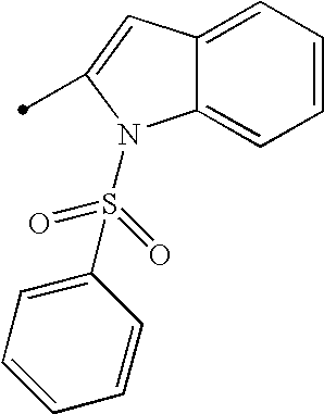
C1=CC=C2C(=C1)N(S(=O)(=O)C1=CC=CC=C1)C(C)=C2
